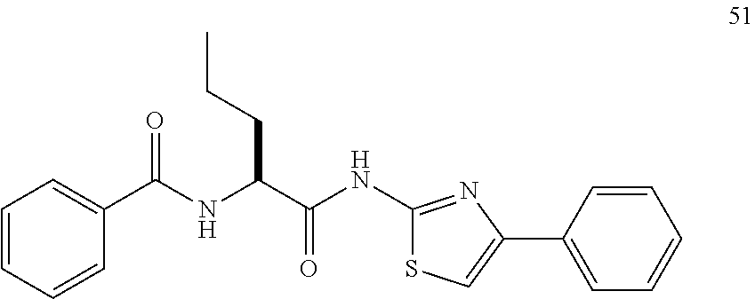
C1=CC=CC(C(NC(C(NC2=NC(C3=CC=CC=C3)=CS2)=O)CCC)=O)=C1
